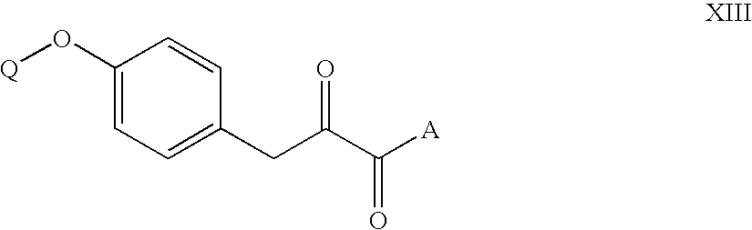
C1(O[Q])=CC=C(CC(C(=O)[A])=O)C=C1
